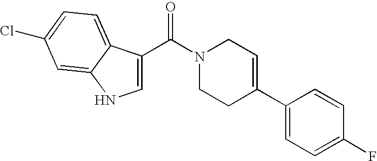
C1=C(C(=O)N2CCC(C3=CC=C(F)C=C3)=CC2)C2=CC=C(Cl)C=C2N1
